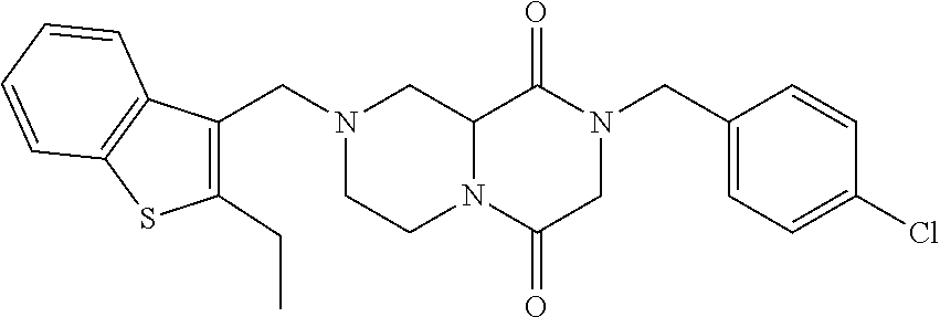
C12N(C(=O)CN(CC3=CC=C(Cl)C=C3)C1=O)CCN(CC1=C(CC)SC3=C1C=CC=C3)C2
